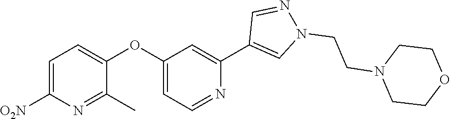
C1=C([O2N])N=C(C)C(OC2=CC=NC(C3=CN(CCN4CCOCC4)N=C3)=C2)=C1
